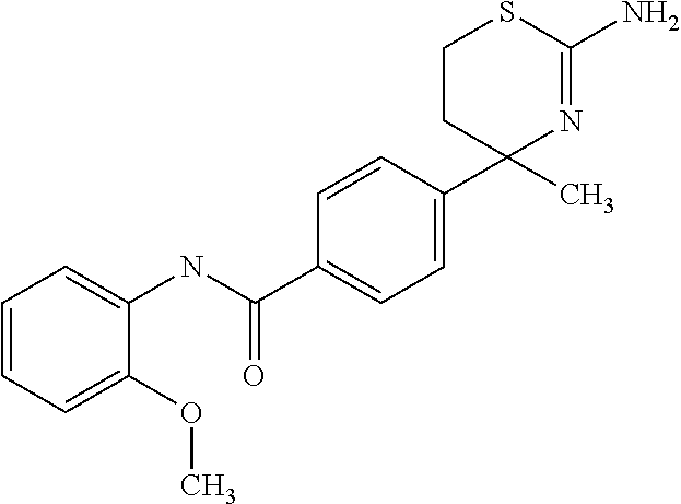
C1=CC=C(OC)C(NC(C2=CC=C(C3(C)N=C(N)SCC3)C=C2)=O)=C1
